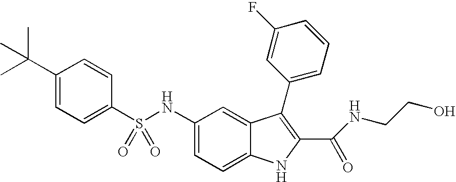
N(C1=CC=C2C(=C1)C(C1=CC=CC(F)=C1)=C(C(=O)NCCO)N2)S(C1=CC=C(C(C)(C)C)C=C1)(=O)=O
